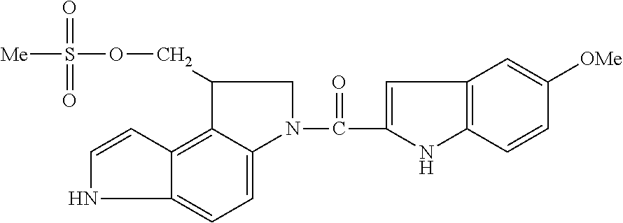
N1C2=CC=C3C(=C2C=C1)C(COS([Me])(=O)=O)CN3C(=O)C1=CC2=C(N1)C=CC([OMe])=C2
